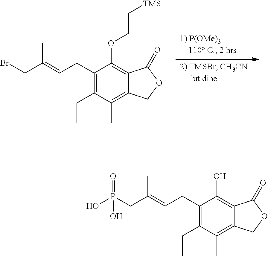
C1(CC=C(CBr)C)=C(CC)C(C)=C2C(=C1OCC[TMS])C(=O)OC2.C1(CC=C(CP(O)(=O)O)C)=C(CC)C(C)=C2C(=C1O)C(=O)OC2
